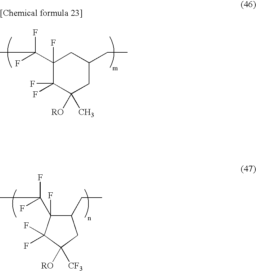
C1(F)(C(C)(F)F)C(CC)CC([RO])([CF3])C1(F)F.C1(F)(C(F)(F)C)C(F)(F)C([RO])(C)CC(CC)C1
